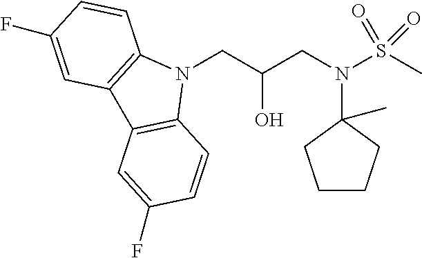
N1(CC(CN(C2(C)CCCC2)S(C)(=O)=O)O)C2=C(C3=C1C=CC(F)=C3)C=C(F)C=C2
